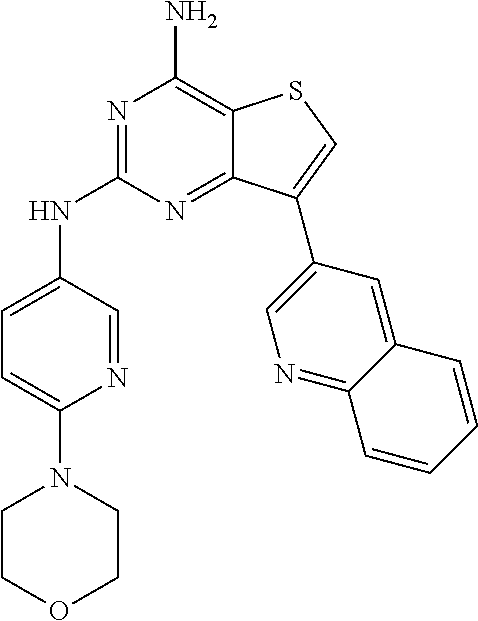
C1(N2CCOCC2)=CC=C(NC2=NC(N)=C3C(=N2)C(C2=CN=C4C(=C2)C=CC=C4)=CS3)C=N1
